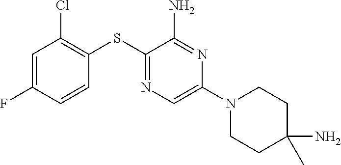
C1=C(F)C=CC(SC2=NC=C(N3CCC(C)(N)CC3)N=C2N)=C1Cl
